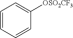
C1=CC=CC([OSO2CF3])=C1
